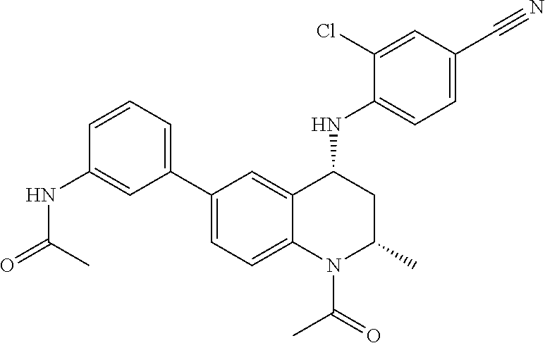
C1(NC2CC(C)N(C(C)=O)C3=CC=C(C4=CC=CC(NC(C)=O)=C4)C=C23)=CC=C(C#N)C=C1Cl
